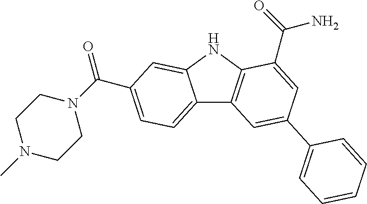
C12=CC=C(C(N3CCN(C)CC3)=O)C=C1NC1=C2C=C(C2=CC=CC=C2)C=C1C(=O)N
